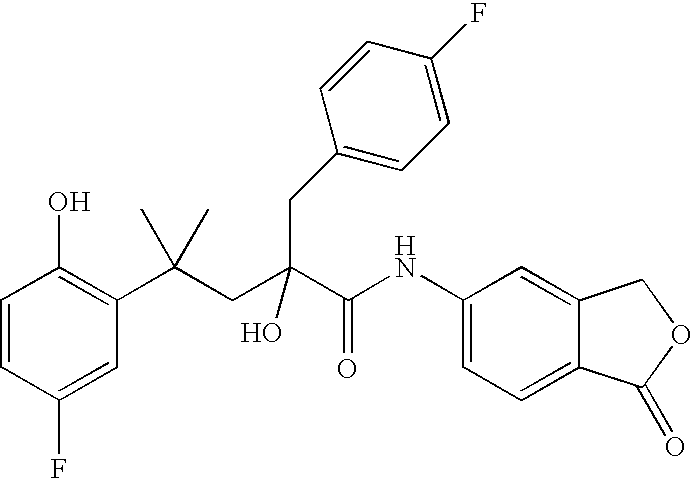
C1=CC(F)=CC(C(CC(C(NC2=CC=C3C(=C2)COC3=O)=O)(O)CC2=CC=C(F)C=C2)(C)C)=C1O
